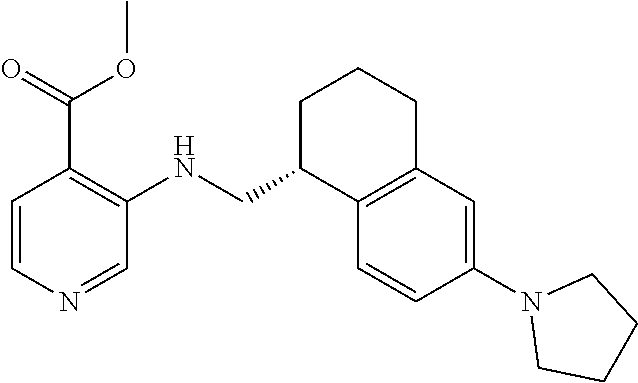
C1=CC(N2CCCC2)=CC2=C1C(CNC1=C(C(OC)=O)C=CN=C1)CCC2
